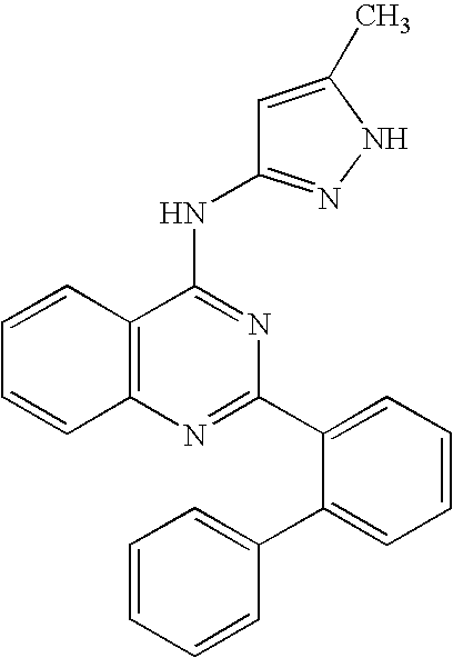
C12=C(N=C(C3=CC=CC=C3C3=CC=CC=C3)N=C1NC1=NNC(C)=C1)C=CC=C2
